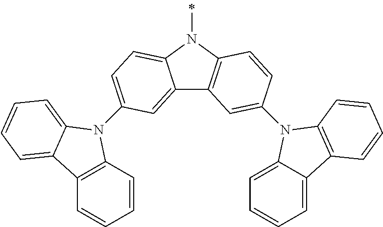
C12=CC(N3C4=C(C=CC=C4)C4=CC=CC=C34)=CC=C1N(C)C1=C2C=C(N2C3=CC=CC=C3C3=C2C=CC=C3)C=C1
